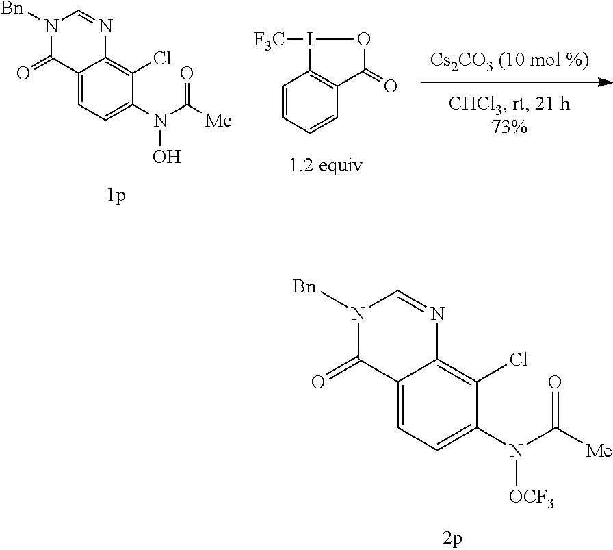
N(C([Me])=O)([OCF3])C1=CC=C2C(=C1Cl)N=CN([Bn])C2=O.C1=CC=CC2=C1I([F3C])OC2=O.N(C([Me])=O)(O)C1=CC=C2C(=C1Cl)N=CN([Bn])C2=O
